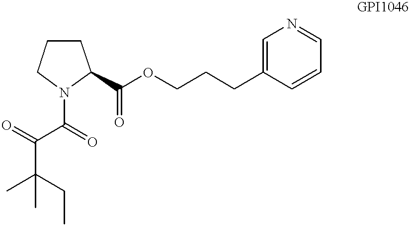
C(C(=O)N1CCCC1C(OCCCC1=CN=CC=C1)=O)(C(C)(CC)C)=O
